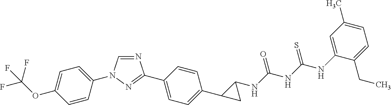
N1=CN(C2=CC=C(OC(F)(F)F)C=C2)N=C1C1=CC=C(C2CC2NC(NC(NC2=CC(C)=CC=C2CC)=S)=O)C=C1
